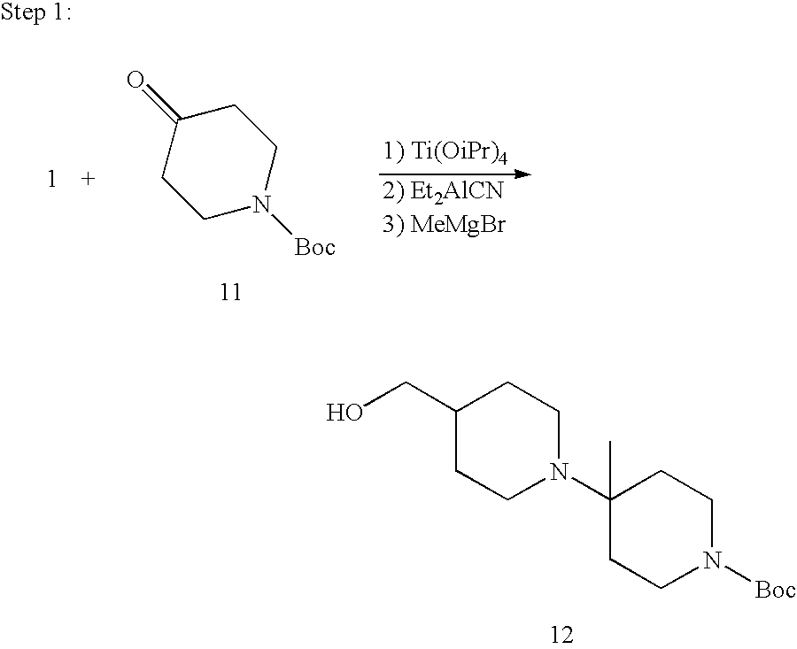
C1N([Boc])CCC(=O)C1.C1(N2CCC(CO)CC2)(C)CCN([Boc])CC1
